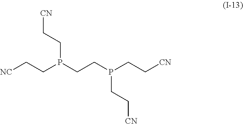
[NC]CCP(CCP(CC[CN])CC[CN])CC[CN]
